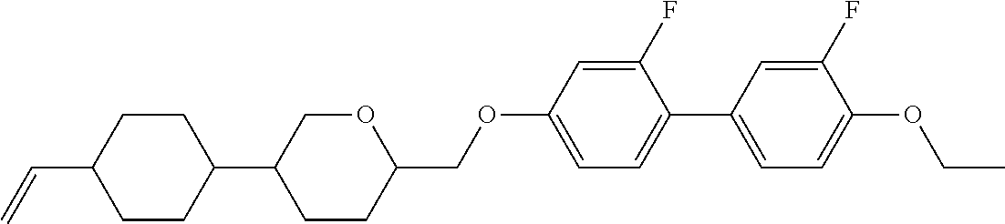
C1CC(C=C)CCC1C1CCC(COC2=CC=C(C3=CC=C(OCC)C(F)=C3)C(F)=C2)OC1
